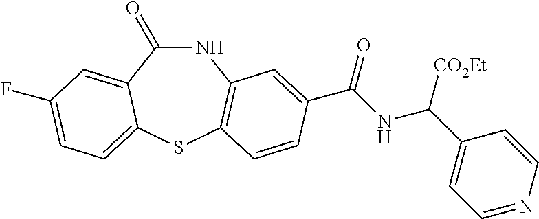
C1(=O)NC2=C(SC3=CC=C(F)C=C13)C=CC(C(NC(C1=CC=NC=C1)[CO2Et])=O)=C2
